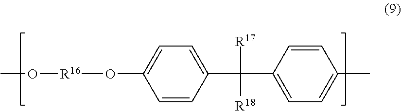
CO[R16]OC1=CC=C(C([R17])([R18])C2=CC=C(C)C=C2)C=C1
